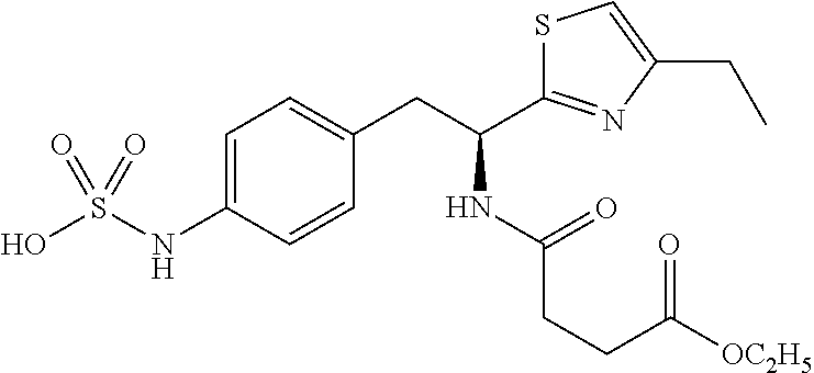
C1=C(NS(O)(=O)=O)C=CC(CC(C2=NC(CC)=CS2)NC(=O)CCC(=O)[OC2H5])=C1
